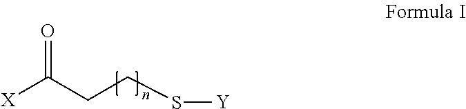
[X]C(CCS[Y])=O
